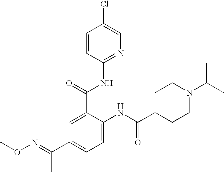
C1(C(=O)NC2=NC=C(Cl)C=C2)=CC(C(=NOC)C)=CC=C1NC(C1CCN(C(C)C)CC1)=O
